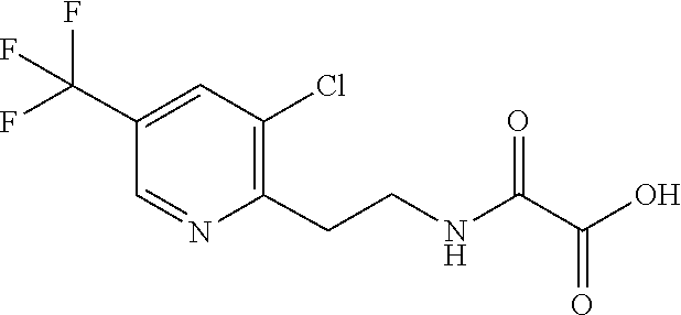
C1=NC(CCNC(C(=O)O)=O)=C(Cl)C=C1C(F)(F)F
